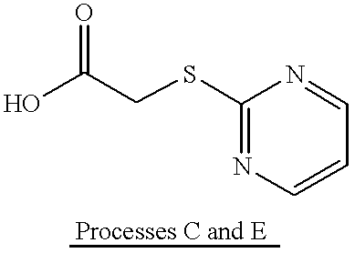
OC(CSC1=NC=CC=N1)=O
